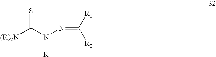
[(R)2N]C(=S)N(N=C([R1])[R2])[R]
